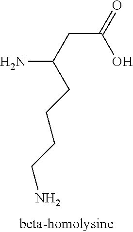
C(C(=O)O)C(CCCCN)N
